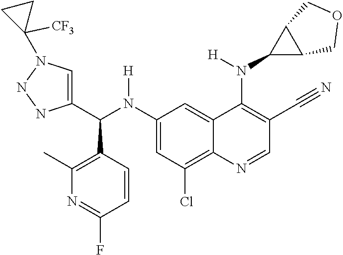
C1(N(C(C2=CN(C3([CF3])CC3)NN2)C2=C(C)N=C(F)C=C2)[H])=CC(Cl)=C2C(=C1)C(N(C1C3C1COC3)[H])=C(C#N)C=N2
